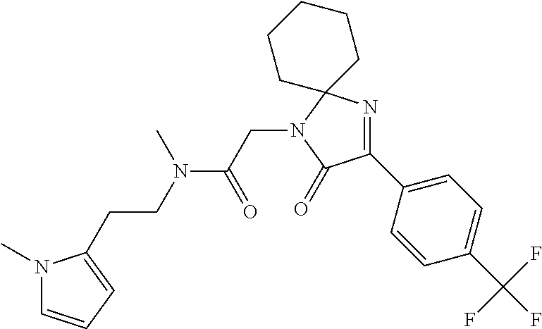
C1(C(F)(F)F)=CC=C(C2=NC3(N(CC(N(CCC4=CC=CN4C)C)=O)C2=O)CCCCC3)C=C1
